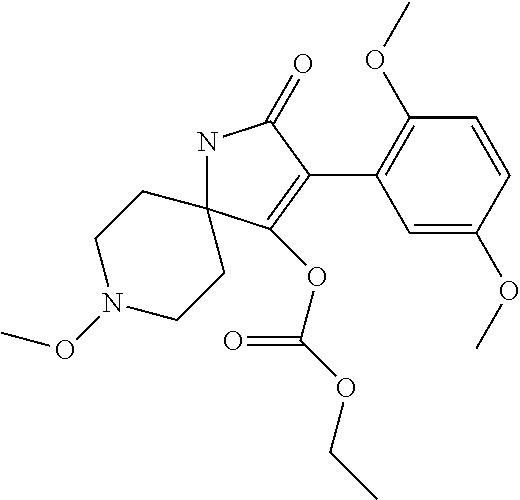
N1C2(C(OC(OCC)=O)=C(C3=C(OC)C=CC(OC)=C3)C1=O)CCN(OC)CC2
